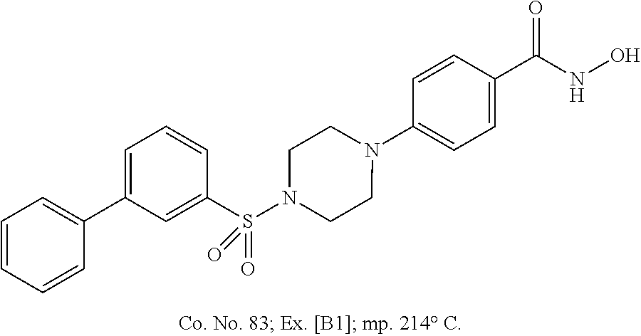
N1(C2=CC=C(C(=O)NO)C=C2)CCN(S(C2=CC(C3=CC=CC=C3)=CC=C2)(=O)=O)CC1
